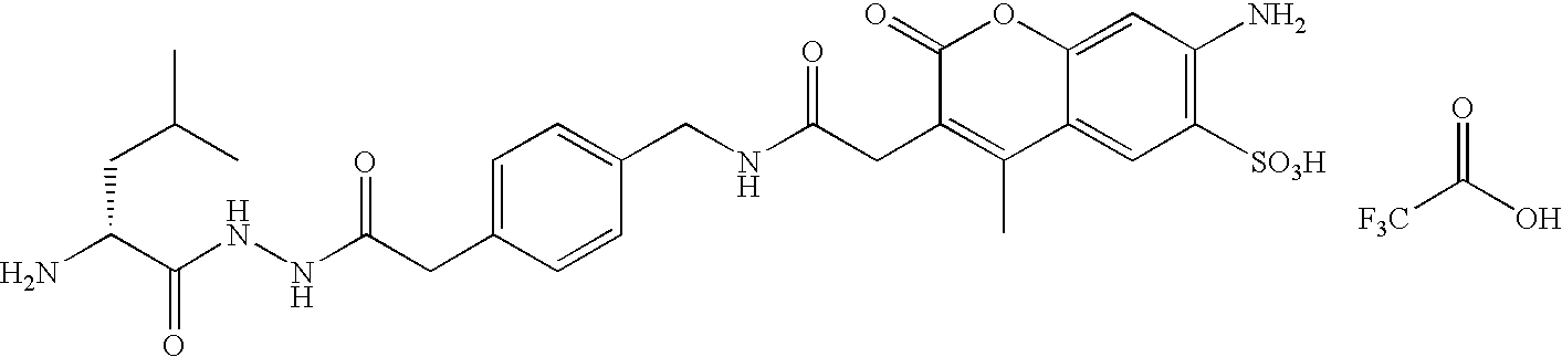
NC(C(NNC(CC1=CC=C(CNC(CC2=C(C)C3=CC([SO3H])=C(N)C=C3OC2=O)=O)C=C1)=O)=O)CC(C)C.[F3C]C(O)=O
